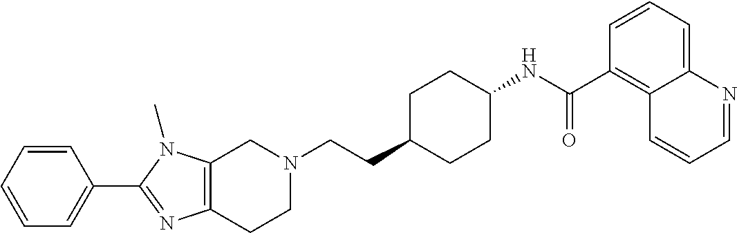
C1(C2=CC=CC=C2)=NC2=C(N1C)CN(CCC1CCC(NC(C3=C4C(=CC=C3)N=CC=C4)=O)CC1)CC2
